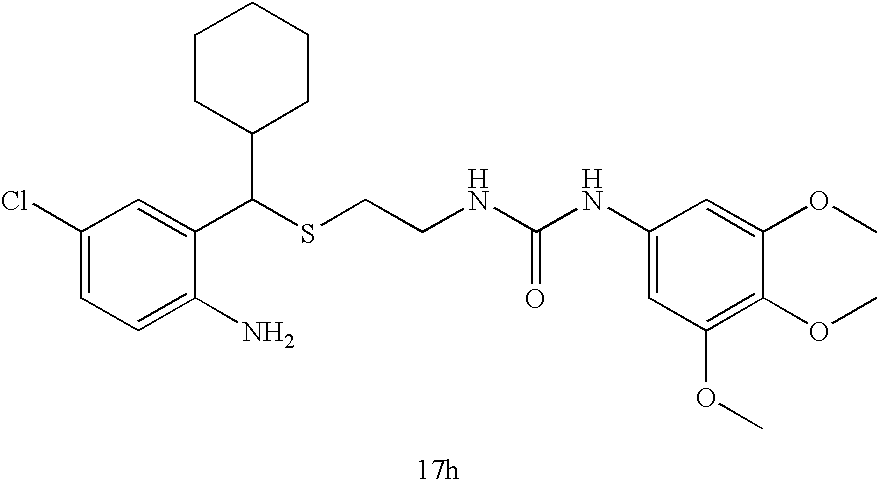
C1=C(N)C(C(SCCNC(NC2=CC(OC)=C(OC)C(OC)=C2)=O)C2CCCCC2)=CC(Cl)=C1
